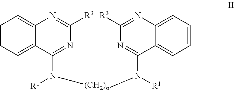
C1=CC=C2C(=C1)N=C([R3])N=C2N([(CH2)n]N(C1=NC([R3])=NC2=CC=CC=C21)[R1])[R1]
